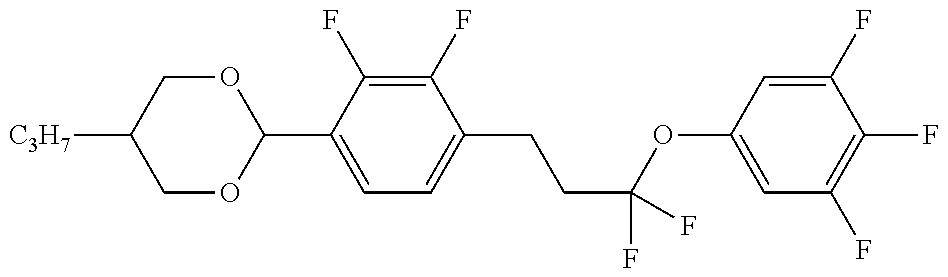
C1OC(C2=CC=C(CCC(OC3=CC(F)=C(F)C(F)=C3)(F)F)C(F)=C2F)OCC1[C3H7]
